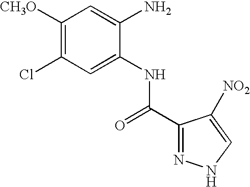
C1([CH3O])=C(Cl)C=C(NC(C2=NNC=C2[NO2])=O)C(N)=C1
